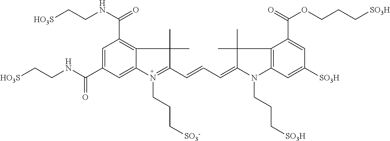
C1=C(C(NCC[HO3S])=O)C=C2C(=C1C(NCC[HO3S])=O)C(C)(C)C(C=CC=C1C(C)(C)C3=C(N1CCC[SO3H])C=C([SO3H])C=C3C(=O)OCCC[SO3H])=N2CCC[SO3-]
